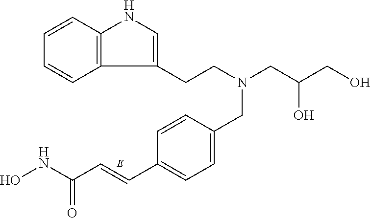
C12=C(C=CC=C1)NC=C2CCN(CC(CO)O)CC1=CC=C(C=CC(NO)=O)C=C1
